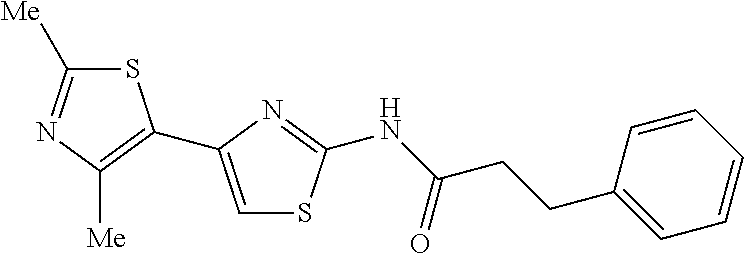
S1C([Me])=NC([Me])=C1C1=CSC(NC(CCC2=CC=CC=C2)=O)=N1
